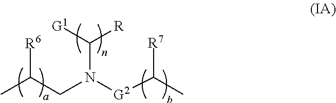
C(CN(C([G1])[R])[G2]C(C)[R7])(C)[R6]
